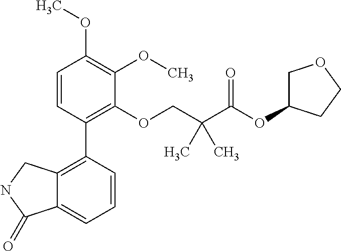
C1=CC(C2=C3C(=CC=C2)C(=O)NC3)=C(OCC(C(OC2COCC2)=O)(C)C)C(OC)=C1OC
